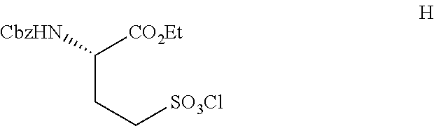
C(CC[SO3Cl])([CO2Et])[CbzHN]
